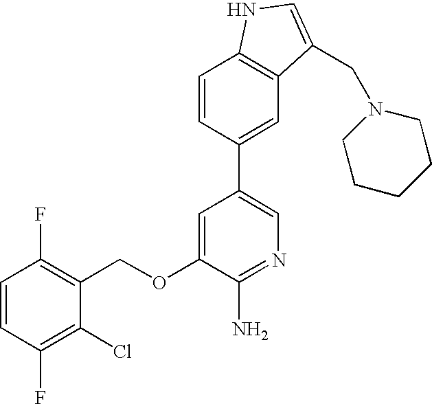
C1=CC(F)=C(Cl)C(COC2=CC(C3=CC4=C(C=C3)NC=C4CN3CCCCC3)=CN=C2N)=C1F
